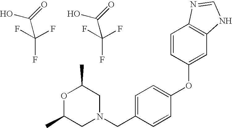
C(F)(F)(F)C(=O)O.N1(CC2=CC=C(OC3=CC4=C(C=C3)N=CN4)C=C2)CC(C)OC(C)C1.C(F)(F)(F)C(=O)O
